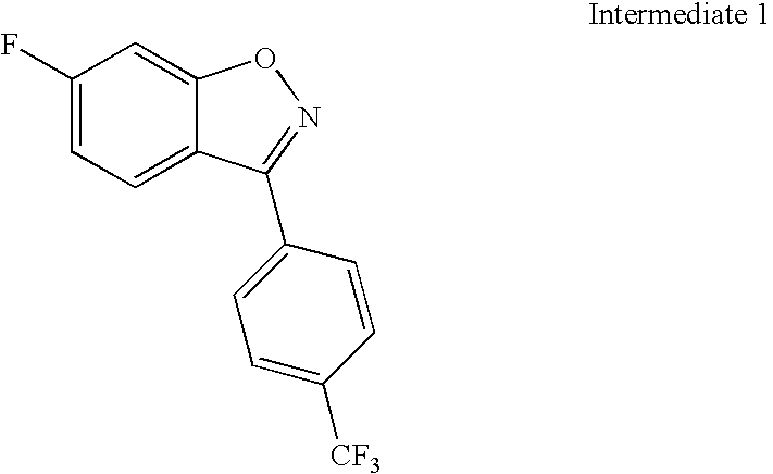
C1(F)=CC=C2C(=C1)ON=C2C1=CC=C([CF3])C=C1
